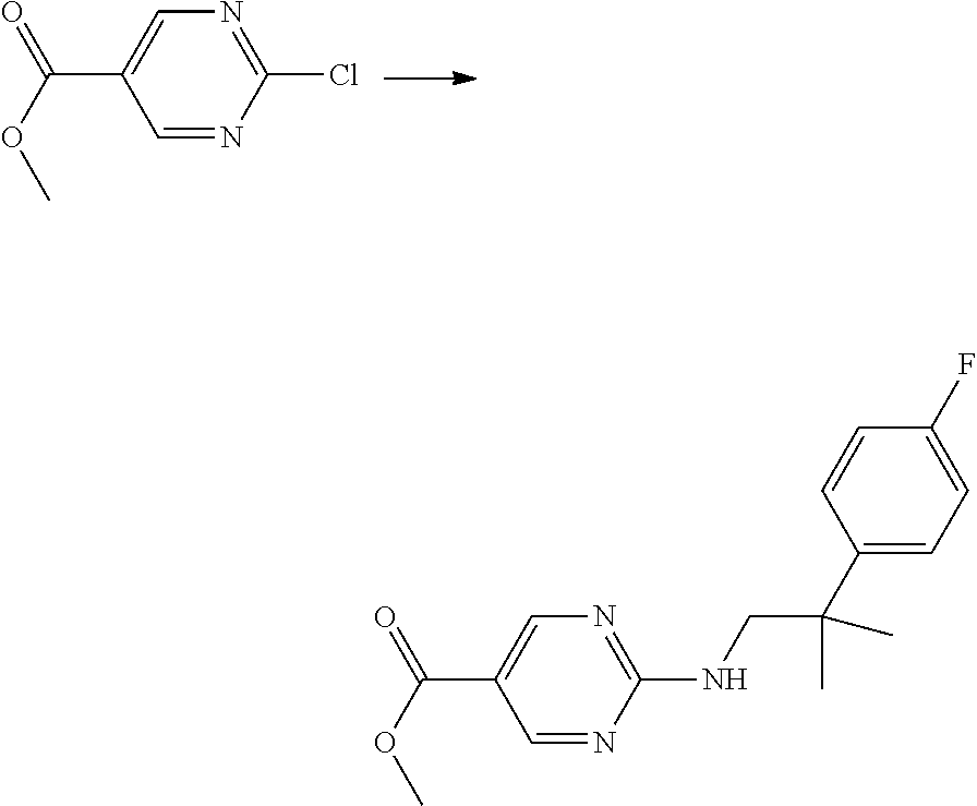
C1=C(C(=O)OC)C=NC(Cl)=N1.C1=C(C(=O)OC)C=NC(NCC(C2=CC=C(F)C=C2)(C)C)=N1
